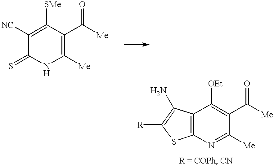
C12=C(N=C([Me])C(C(=O)[Me])=C1[OEt])SC([R])=C2N.C1([NC])=C([SMe])C(C([Me])=O)=C([Me])NC1=S
